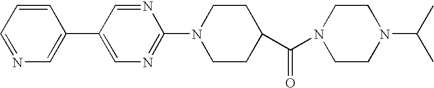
C1=C(C2=CN=CC=C2)C=NC(N2CCC(C(=O)N3CCN(C(C)C)CC3)CC2)=N1
